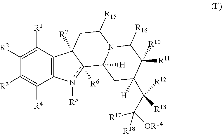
C1([R2])=C([R1])C2=C(C([R4])=C1[R3])n([R5])c1([R6])C2([R7])CC([R15])N2C1([H])CC([H])(C(C([R17])([R18])[OR14])([R12])[R13])C([R10])([R11])C2[R16]
